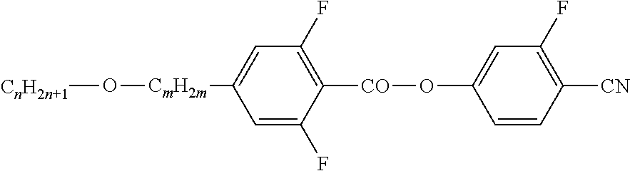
C1=C(F)C([CO]OC2=CC(F)=C([CN])C=C2)=C(F)C=C1[CmH2m]O[CnH2n+1]
